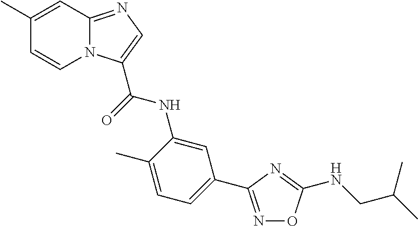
C1(C)=CC2=NC=C(C(NC3=CC(C4=NOC(NCC(C)C)=N4)=CC=C3C)=O)N2C=C1
